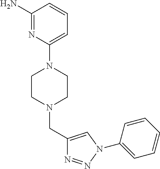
C1(N)=NC(N2CCN(CC3=CN(C4=CC=CC=C4)N=N3)CC2)=CC=C1
